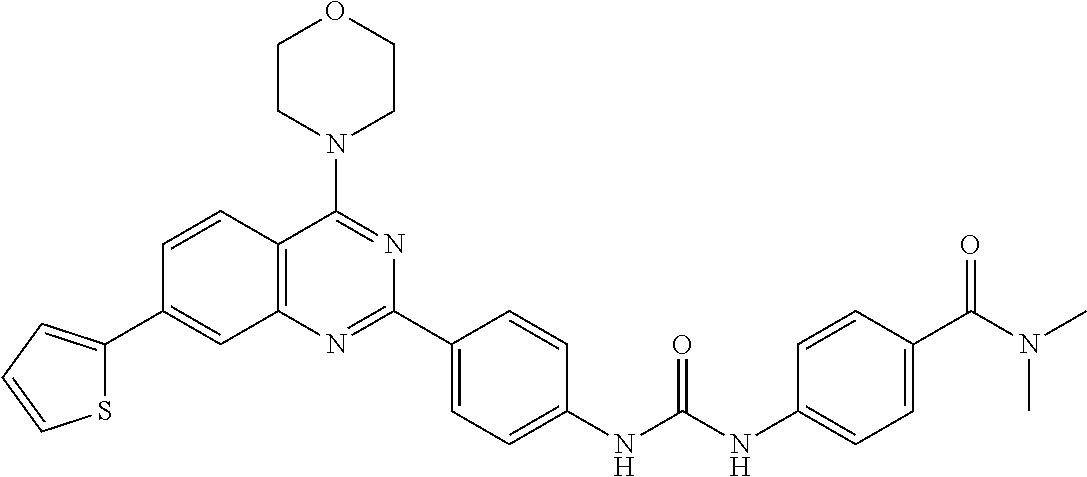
C1=CC2=C(C=C1C1=CC=CS1)N=C(C1=CC=C(NC(NC3=CC=C(C(N(C)C)=O)C=C3)=O)C=C1)N=C2N1CCOCC1
